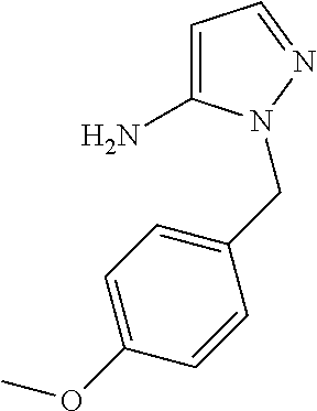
C1=C(N)N(CC2=CC=C(OC)C=C2)N=C1
